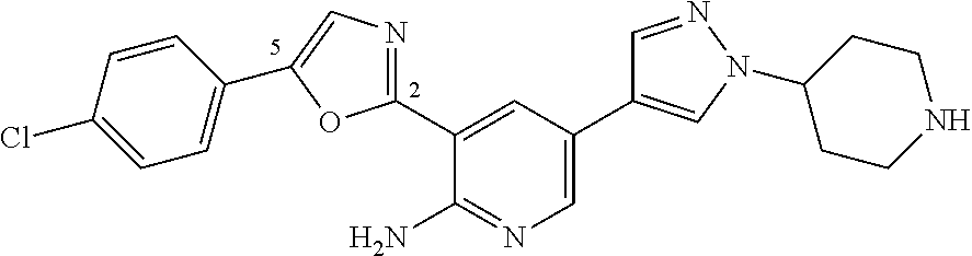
C1(C2=NC=C(C3=CC=C(Cl)C=C3)O2)=CC(C2=CN(C3CCNCC3)N=C2)=CN=C1N
